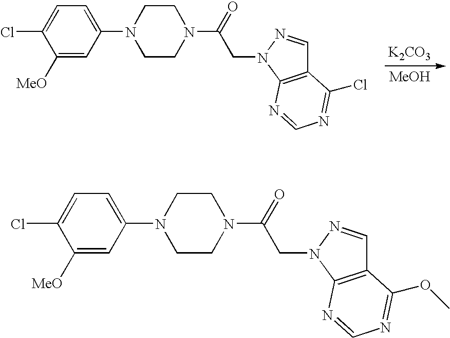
C1([MeO])=CC(N2CCN(C(=O)CN3C4=C(C=N3)C(OC)=NC=N4)CC2)=CC=C1Cl.C1([MeO])=CC(N2CCN(C(=O)CN3C4=C(C=N3)C(Cl)=NC=N4)CC2)=CC=C1Cl.[K2CO3].[MeOH]
